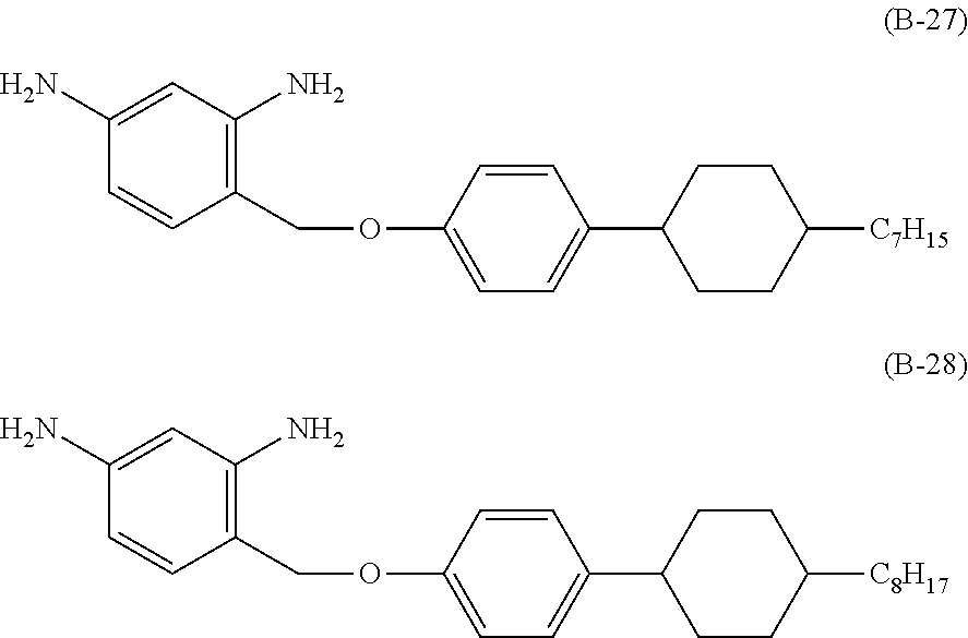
C1(COC2=CC=C(C3CCC([C7H15])CC3)C=C2)=C(N)C=C(N)C=C1.C1(COC2=CC=C(C3CCC([C8H17])CC3)C=C2)=C(N)C=C(N)C=C1
